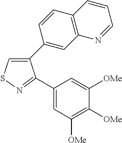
C1(C2=CC3=C(C=C2)C=CC=N3)=CSN=C1C1=CC([OMe])=C([OMe])C([OMe])=C1
